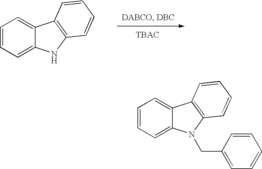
C12=CC=CC=C1C1=C(N2)C=CC=C1.C12=CC=CC=C1C1=C(N2CC2=CC=CC=C2)C=CC=C1
